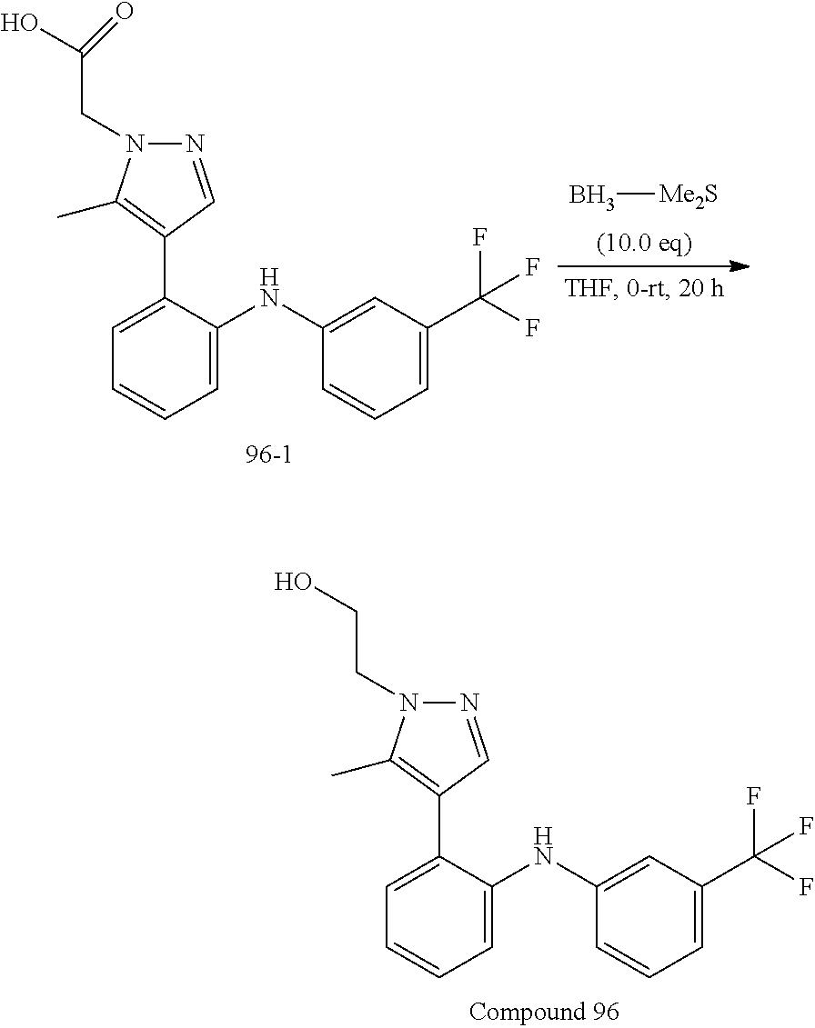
N1=CC(C2=CC=CC=C2NC2=CC(C(F)(F)F)=CC=C2)=C(C)N1CC(O)=O.B[Me2S].N1=CC(C2=CC=CC=C2NC2=CC(C(F)(F)F)=CC=C2)=C(C)N1CCO
